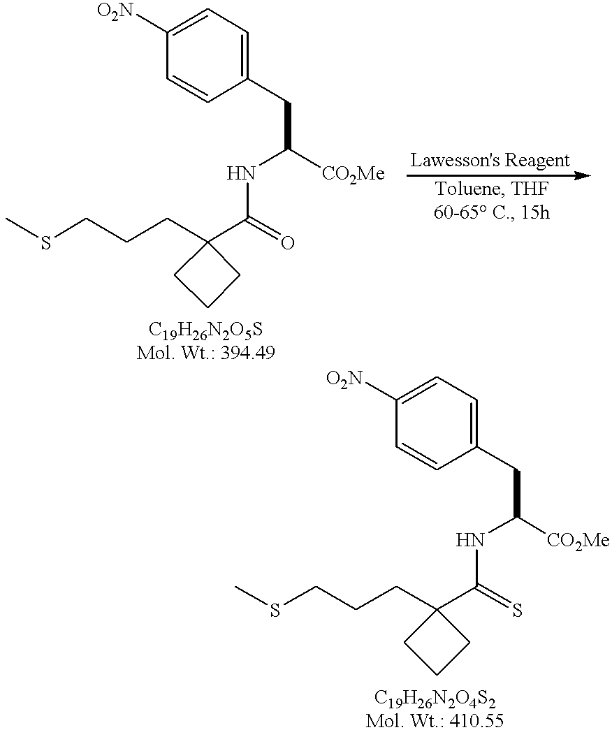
C1([O2N])=CC=C(CC([CO2Me])NC(C2(CCCSC)CCC2)=O)C=C1.C1([O2N])=CC=C(CC([CO2Me])NC(C2(CCCSC)CCC2)=S)C=C1
